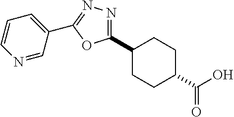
C1(C2=NN=C(C3=CC=CN=C3)O2)CCC(C(O)=O)CC1
